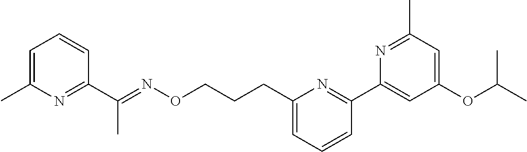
C1=C(C)N=C(C(=NOCCCC2=CC=CC(C3=CC(OC(C)C)=CC(C)=N3)=N2)C)C=C1
